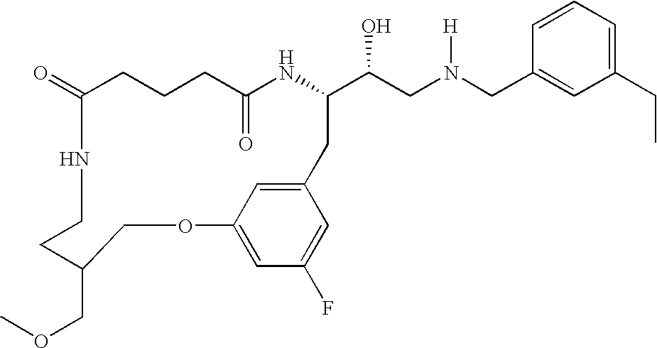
C1(=O)CCCC(=O)NC(C(CN(CC2=CC(CC)=CC=C2)[H])O)CC2=CC(=CC(F)=C2)OCC(COC)CCN1
